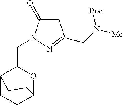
C12CCC(OC1CN1N=C(CN([Me])[Boc])CC1=O)CC2
